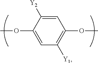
C1=C([Y2])C(OC)=CC([Y1])=C1OC
